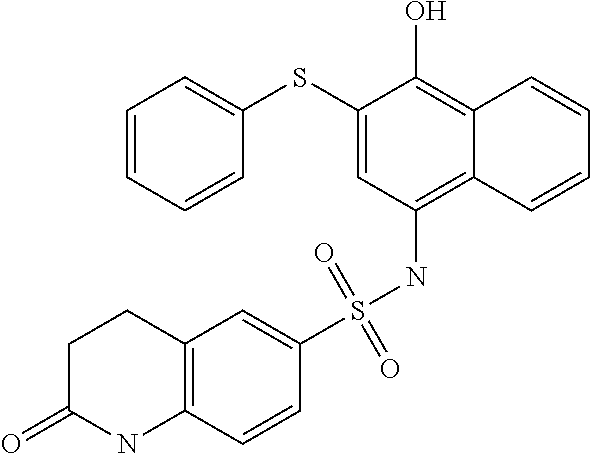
C1(SC2=CC=CC=C2)=CC(NS(C2=CC3=C(C=C2)NC(=O)CC3)(=O)=O)=C2C(=C1O)C=CC=C2
